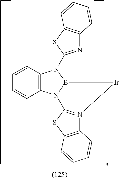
C12=C(N3B(N1C1=NC4=C(S1)C=CC=C4)[Ir]N1=C3SC3=C1C=CC=C3)C=CC=C2
